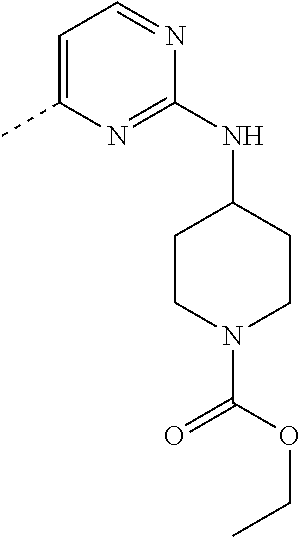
C1=C(C)N=C(NC2CCN(C(OCC)=O)CC2)N=C1
